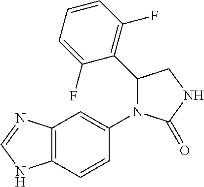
C1(=O)NCC(C2=C(F)C=CC=C2F)N1C1=CC2=C(NC=N2)C=C1
